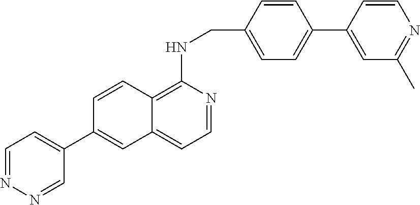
C1=NN=CC(C2=CC3=CC=NC(NCC4=CC=C(C5=CC(C)=NC=C5)C=C4)=C3C=C2)=C1
